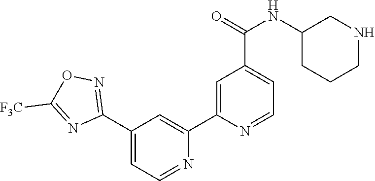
N1=CC=C(C2=NOC([F3C])=N2)C=C1C1=CC(C(NC2CCCNC2)=O)=CC=N1
